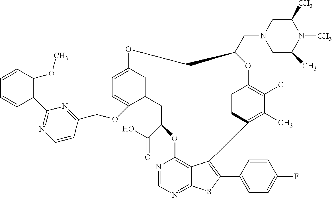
C12=C3C(=NC=N1)SC(C1=CC=C(F)C=C1)=C3C1=C(C)C(Cl)=C(C=C1)OC(CN1CC(C)N(C)C(C)C1)COC1=CC=C(OCC3=NC(C4=C(OC)C=CC=C4)=NC=C3)C(=C1)CC(C(O)=O)O2
